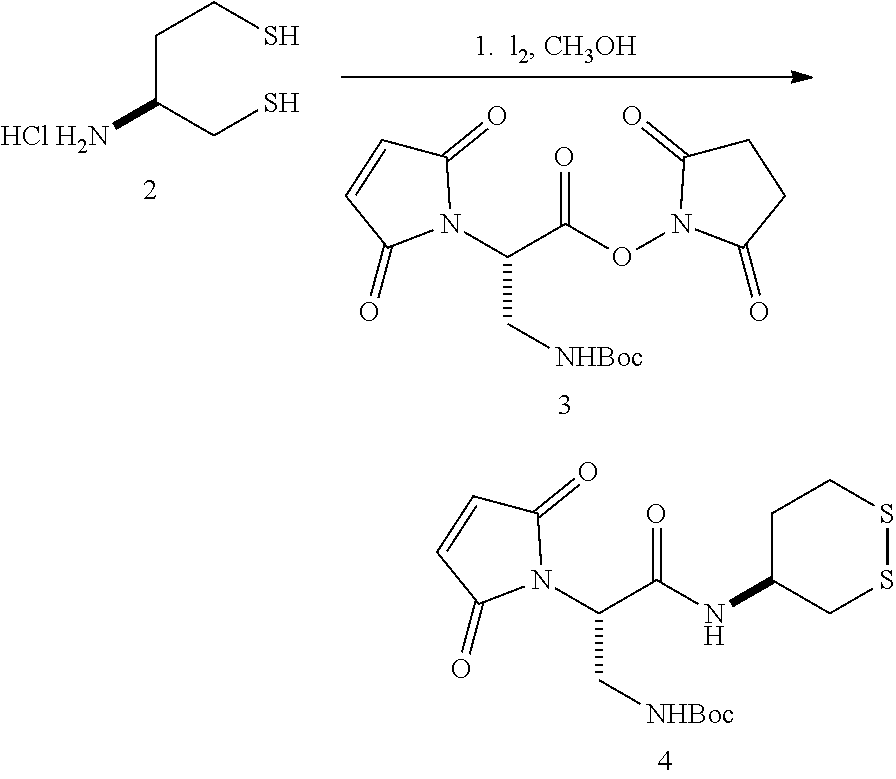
C1(=O)C=CC(=O)N1C(C(NC1CSSCC1)=O)C[NHBoc].C(C(CS)[HCl H2N])CS.C1(=O)C=CC(=O)N1C(C(ON1C(=O)CCC1=O)=O)C[NHBoc]
